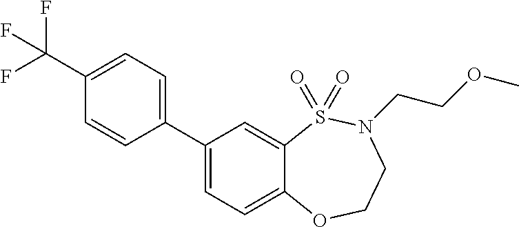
C1(C2=CC=C(C(F)(F)F)C=C2)=CC=C2C(=C1)S(=O)(=O)N(CCOC)CCO2
